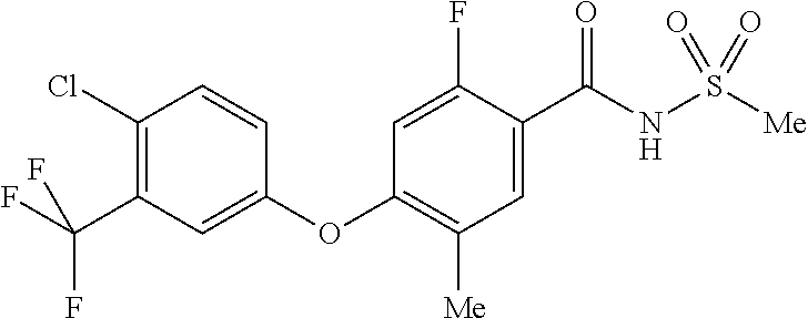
C1(Cl)=C(C(F)(F)F)C=C(OC2=C([Me])C=C(C(NS([Me])(=O)=O)=O)C(F)=C2)C=C1
